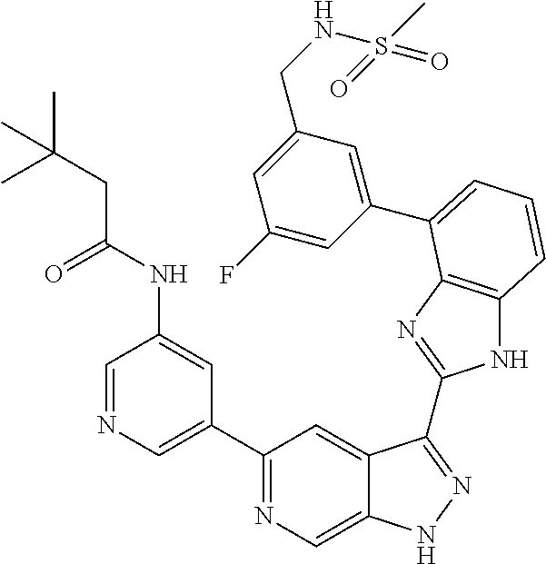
C1=NC=C(C2=NC=C3C(=C2)C(C2=NC4=C(N2)C=CC=C4C2=CC(CNS(C)(=O)=O)=CC(F)=C2)=NN3)C=C1NC(CC(C)(C)C)=O
